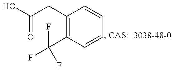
C(C1=C(C(F)(F)F)C=CC=C1)C(=O)O
